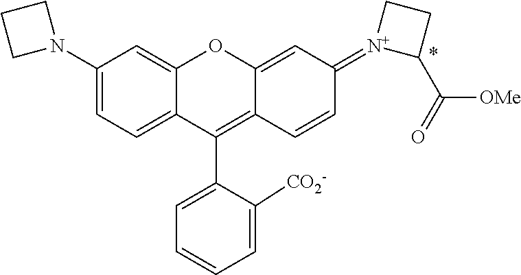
C1(N2CCC2)=CC=C2C(=C1)OC1=CC(=[N+]3C(C(=O)[OMe])CC3)C=CC1=C2C1=CC=CC=C1[CO2-]
